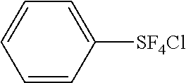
C1=CC([SF4Cl])=CC=C1
